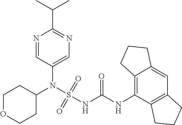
C1(N(S(NC(NC2=C3C(=CC4=C2CCC4)CCC3)=O)(=O)=O)C2CCOCC2)=CN=C(C(C)C)N=C1
